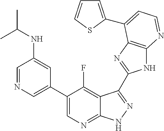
C1=NC=C(C2=CN=C3C(=C2F)C(C2=NC4=C(N2)N=CC=C4C2=CC=CS2)=NN3)C=C1NC(C)C
